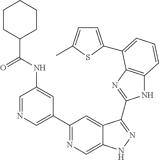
C1=NC=C(C2=NC=C3C(=C2)C(C2=NC4=C(N2)C=CC=C4C2=CC=C(C)S2)=NN3)C=C1NC(C1CCCCC1)=O
